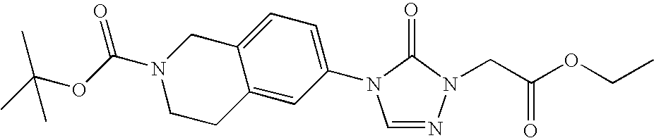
C1=NN(CC(OCC)=O)C(=O)N1C1=CC=C2C(=C1)CCN(C(OC(C)(C)C)=O)C2
